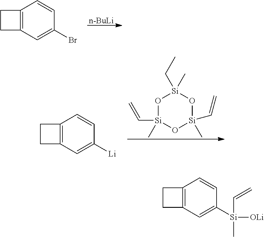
[n-BuLi].C12=C(C=C(Br)C=C1)CC2.O1[Si](C=C)(C)O[Si](C)(C=C)O[Si]1(CC)C.C12=C(C=C([Li])C=C1)CC2.C12=C(C=C([Si]([OLi])(C=C)C)C=C1)CC2
